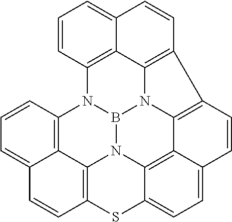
B12N3C4=C5C6=C7C8=C(C9=C(N1C1=C%10C(=CC=C1)C=CC(=C3%10)SC4=CC=C5C=C7)C=CC=C9C=C8)N26
